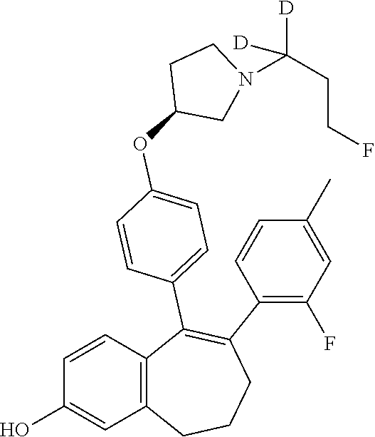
C1=CC2=C(C=C1O)CCCC(C1=C(F)C=C(C)C=C1)=C2C1=CC=C(OC2CN(C(CCF)([D])[D])CC2)C=C1
